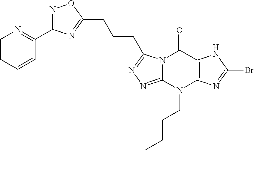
N12C(=NN=C1CCCC1=NC(C3=NC=CC=C3)=NO1)N(CCCCC)C1=C(C2=O)NC(Br)=N1
